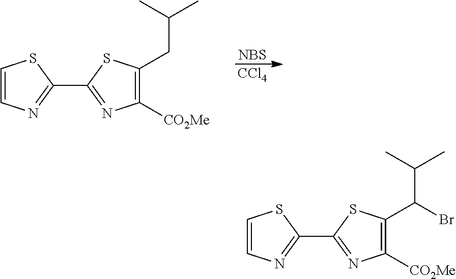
[CCl4].[NBS].C1=CN=C(C2=NC([CO2Me])=C(CC(C)C)S2)S1.C1=CN=C(C2=NC([CO2Me])=C(C(C(C)C)Br)S2)S1
